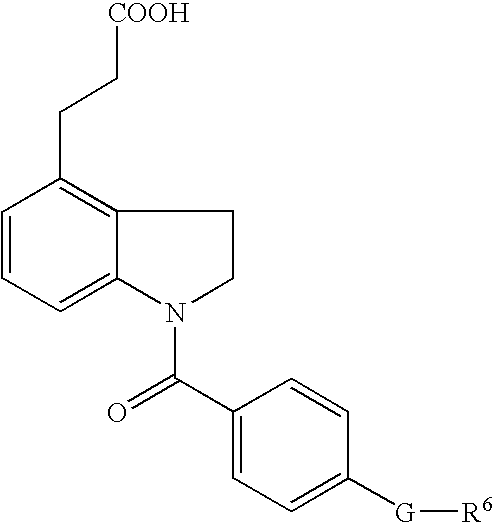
C1=CC=C2C(=C1CC[COOH])CCN2C(C1=CC=C([G][R6])C=C1)=O
